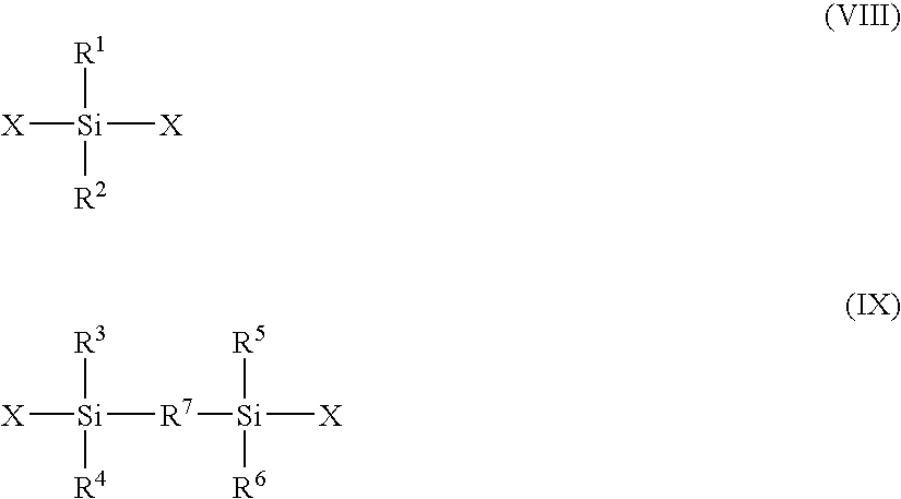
[X][Si]([X])([R2])[R1].[X][Si]([R7][Si]([X])([R6])[R5])([R4])[R3]
